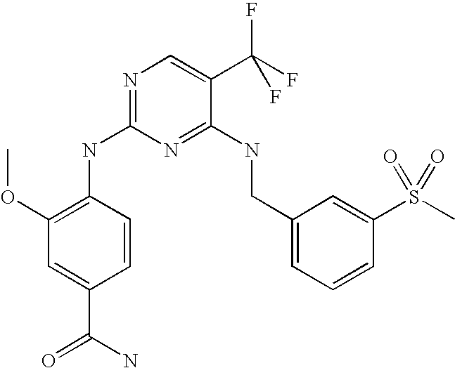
C1(CNC2=NC(NC3=C(OC)C=C(C(N)=O)C=C3)=NC=C2C(F)(F)F)=CC=CC(S(C)(=O)=O)=C1
